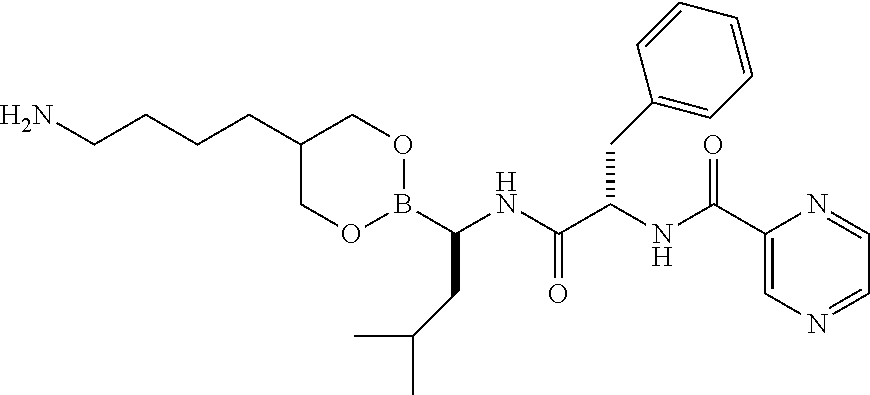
NCCCCC1COB(C(NC(C(NC(C2=CN=CC=N2)=O)CC2=CC=CC=C2)=O)CC(C)C)OC1
